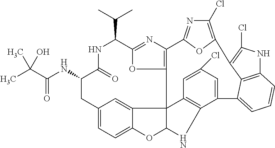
C(=O)(NC1C(=O)NC(C(C)C)C2=NC3=C(O2)C24C5=CC(=CC=C5OC2NC2=C4C=C(Cl)C=C2C2=CC=CC4=C2C(=C(Cl)N4)C2=C(Cl)N=C3O2)C1)C(C)(C)O
